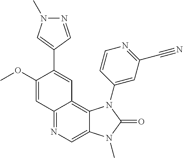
C12=NC=C3C(=C1C=C(C1=CN(C)N=C1)C(OC)=C2)N(C1=CC(C#N)=NC=C1)C(=O)N3C
